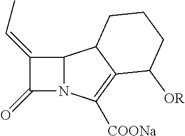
C1(=CC)C(=O)N2C1C1C(=C2[COONa])C([OR])CCC1
